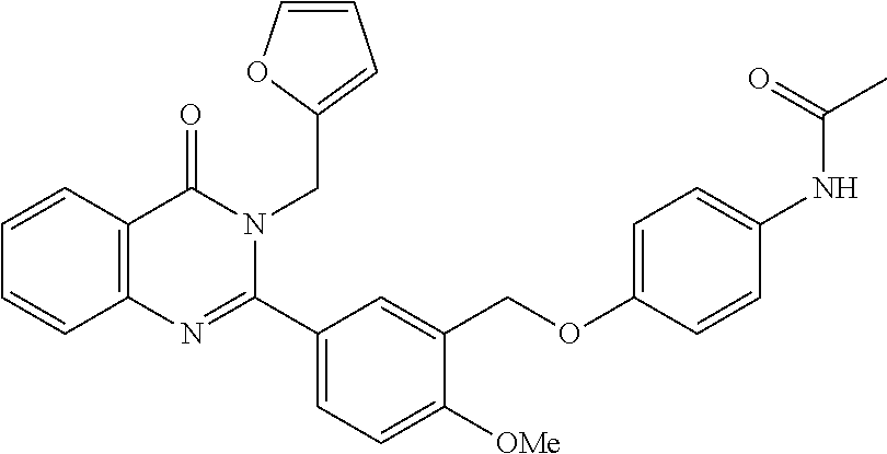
C12=C(C=CC=C1)C(=O)N(CC1=CC=CO1)C(C1=CC=C([OMe])C(COC3=CC=C(NC(C)=O)C=C3)=C1)=N2
